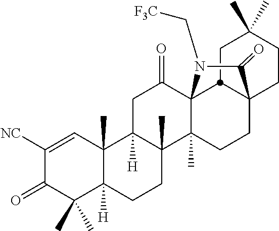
C1([NC])=CC2(C)C([H])(C(C)(C)C1=O)CCC1(C)C2([H])CC(=O)C23C1(C)CCC1(C2CC(C)(C)CC1)C(=O)N3C[F3C]
